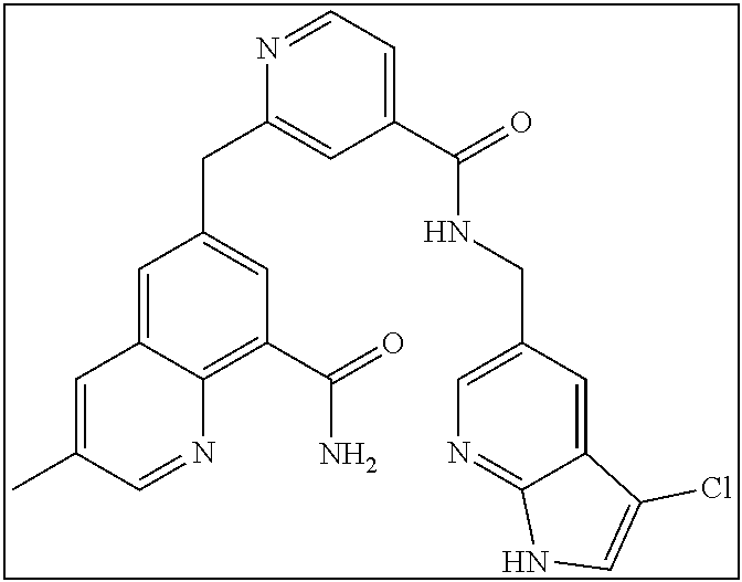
N1=CC=C(C(NCC2=CN=C3C(=C2)C(Cl)=CN3)=O)C=C1CC1=CC(C(=O)N)=C2C(=C1)C=C(C)C=N2
